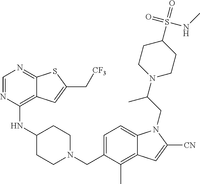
C1=NC(NC2CCN(CC3=CC=C4C(=C3C)C=C([CN])N4CC(N3CCC(S(=O)(=O)NC)CC3)C)CC2)=C2C(=N1)SC(C[CF3])=C2
